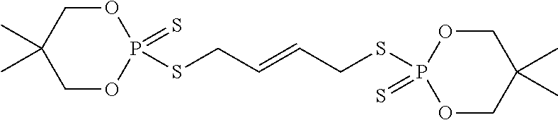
C1OP(=S)(SCC=CCSP2(=S)OCC(C)(C)CO2)OCC1(C)C
